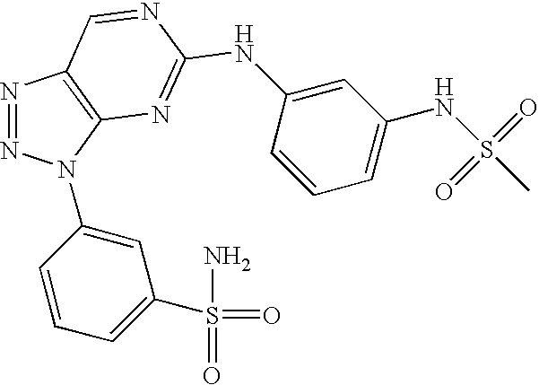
N1=NN(C2=CC(S(=O)(=O)N)=CC=C2)C2=C1C=NC(NC1=CC(NS(=O)(=O)C)=CC=C1)=N2
